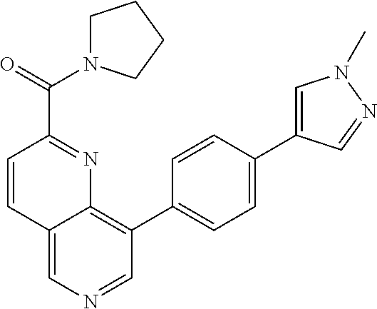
C12=CN=CC(C3=CC=C(C4=CN(C)N=C4)C=C3)=C1N=C(C(=O)N1CCCC1)C=C2
